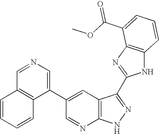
C1(C2=CC3=C(N=C2)NN=C3C2=NC3=C(N2)C=CC=C3C(OC)=O)=CN=CC2=C1C=CC=C2
